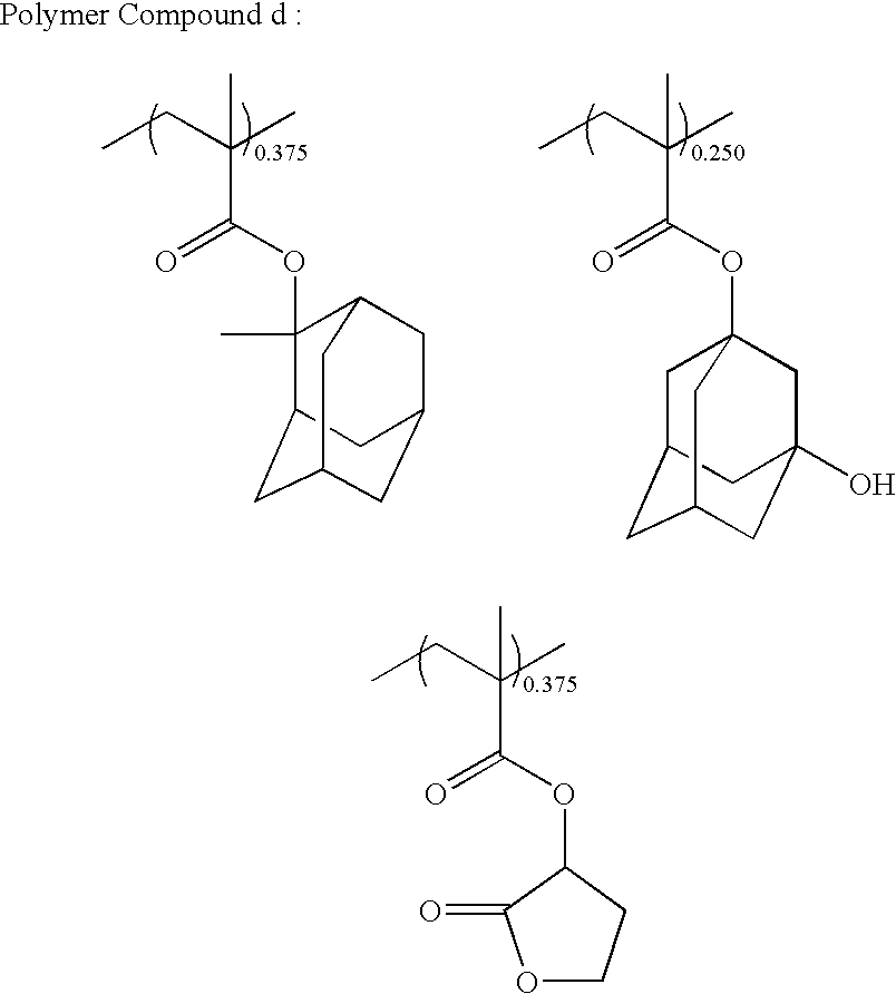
O(C(C(CC)(C)C)=O)C1CCOC1=O.O(C(C(CC)(C)C)=O)C1(C)C2CC3CC(CC1C3)C2.O(C(C(CC)(C)C)=O)C12CC3CC(CC(O)(C1)C3)C2
